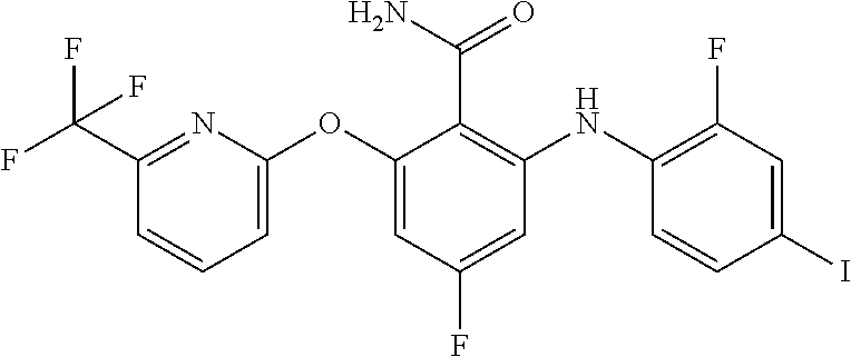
C1(OC2=CC(F)=CC(NC3=C(F)C=C(I)C=C3)=C2C(N)=O)=CC=CC(C(F)(F)F)=N1
